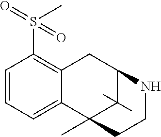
C1=CC=C2C(=C1S(=O)(C)=O)CC1NCCC2(C)C1(C)C
